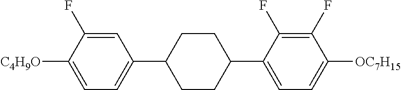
C1=C(F)C([C4H9O])=CC=C1C1CCC(C2=CC=C([OC7H15])C(F)=C2F)CC1
